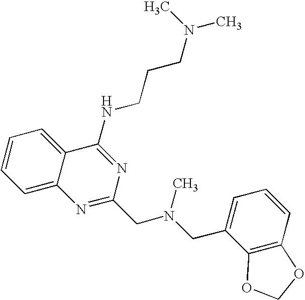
C1=C2C(=CC=C1)C(NCCCN(C)C)=NC(CN(CC1=CC=CC3=C1OCO3)C)=N2
